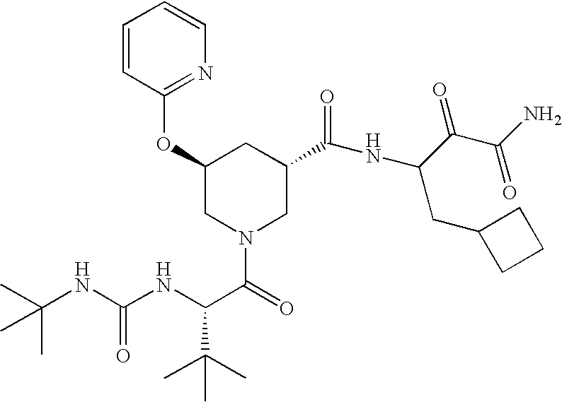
C(NC(NC(C(=O)N1CC(C(NC(C(C(N)=O)=O)CC2CCC2)=O)CC(OC2=NC=CC=C2)C1)C(C)(C)C)=O)(C)(C)C
